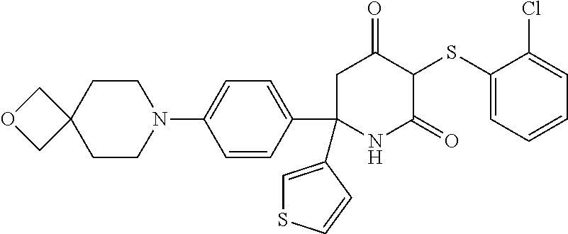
C1(SC2C(=O)CC(C3=CC=C(N4CCC5(CC4)COC5)C=C3)(C3=CSC=C3)NC2=O)=CC=CC=C1Cl
